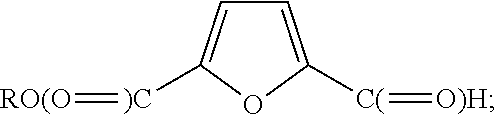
C1=C([C(]=[O)H])OC([)C]=[RO(O])=C1
